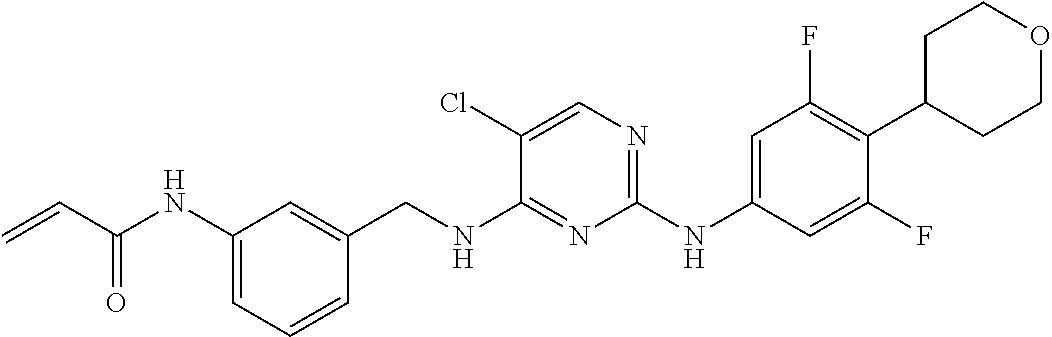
C=CC(=O)NC1=CC=CC(CNC2=NC(NC3=CC(F)=C(C4CCOCC4)C(F)=C3)=NC=C2Cl)=C1
